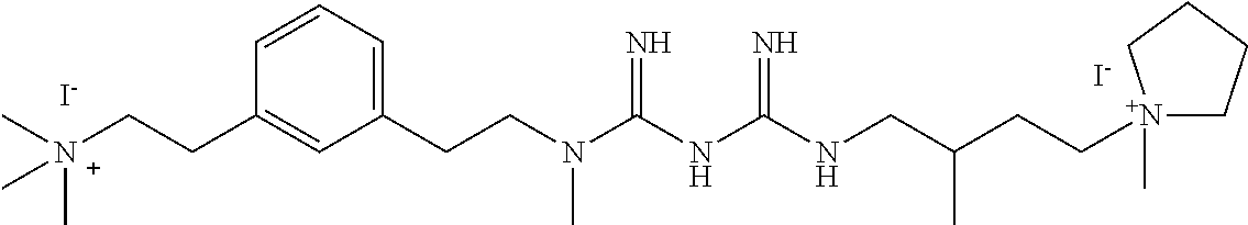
C(N(C(NC(NCC(CC[N+]1(C)CCCC1)C)=N)=N)C)CC1=CC=CC(CC[N+](C)(C)C)=C1.[I-].[I-]
